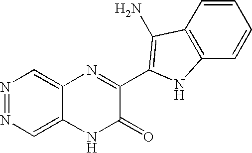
C1=C2C(=CN=N1)N=C(C1=C(N)C3=C(C=CC=C3)N1)C(=O)N2
